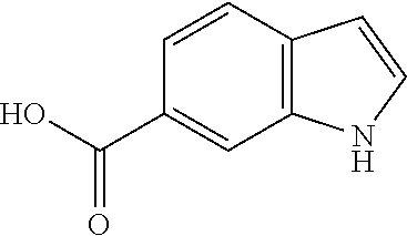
C1(C(O)=O)=CC2=C(C=C1)C=CN2
